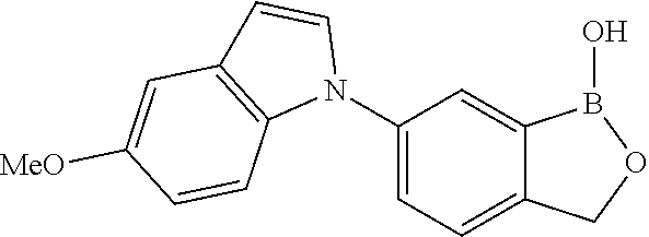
C1(N2C=CC3=C2C=CC([MeO])=C3)=CC=C2C(=C1)B(O)OC2
